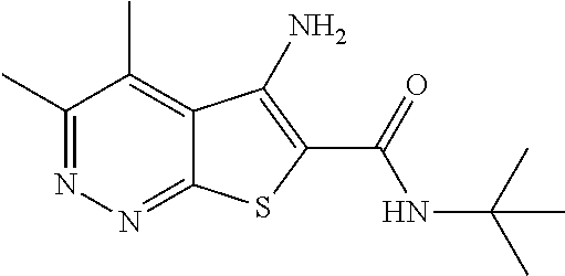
C1(C)=NN=C2C(=C1C)C(N)=C(C(=O)NC(C)(C)C)S2
